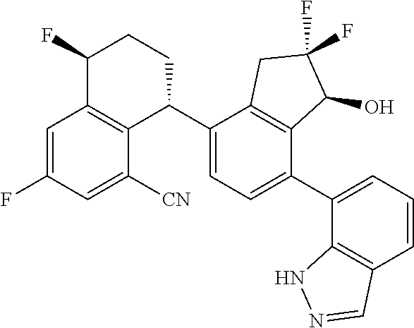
C1=C(F)C=C([CN])C2=C1C(F)CCC2C1=CC=C(C2=CC=CC3=C2NN=C3)C2=C1CC(F)(F)C2O
